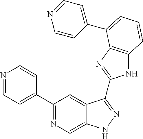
C1(C2=NC=C3C(=C2)C(C2=NC4=C(N2)C=CC=C4C2=CC=NC=C2)=NN3)=CC=NC=C1
